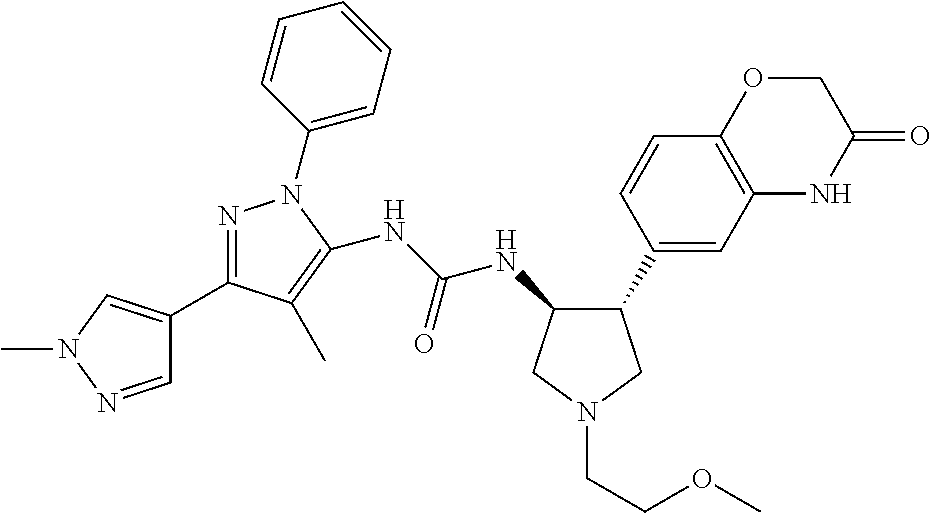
C1N(CCOC)CC(C2=CC3=C(C=C2)OCC(=O)N3)C1NC(NC1=C(C)C(C2=CN(C)N=C2)=NN1C1=CC=CC=C1)=O
